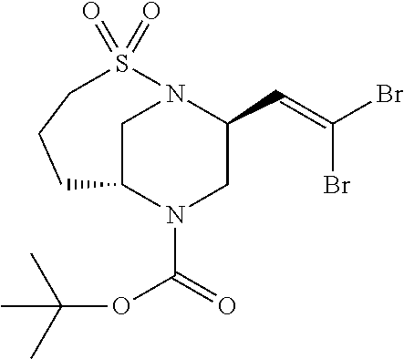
C1C2N(C(=O)OC(C)(C)C)CC(C=C(Br)Br)N1S(=O)(=O)CCC2
